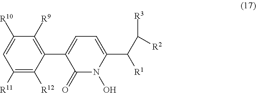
[R10]C1=CC([R11])=C([R12])C(C2=CC=C(C(C([R3])[R2])[R1])N(O)C2=O)=C1[R9]
